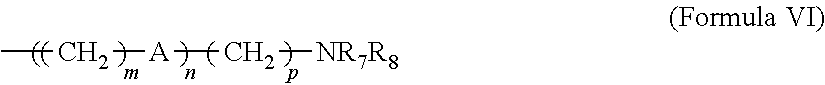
CC[A]C[NR7R8]
